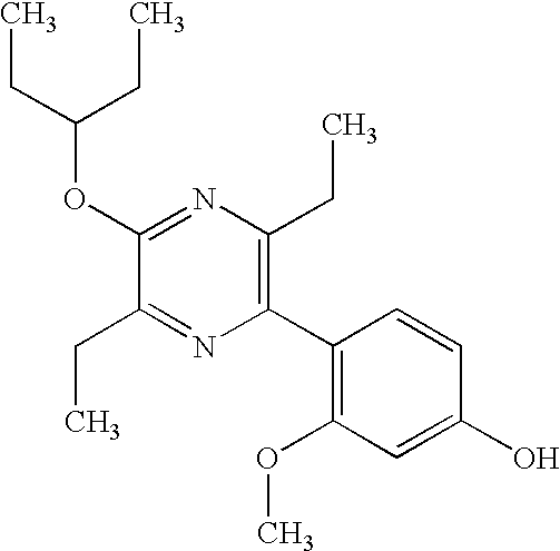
C1(OC(CC)CC)=NC(CC)=C(C2=C(OC)C=C(O)C=C2)N=C1CC
